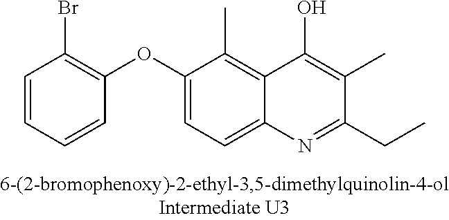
C1=CC=CC(OC2=CC=C3C(=C2C)C(O)=C(C)C(CC)=N3)=C1Br
